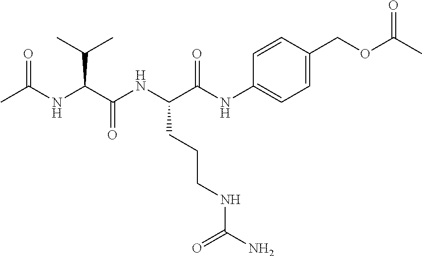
CC(NC(C(NC(C(NC1=CC=C(COC(C)=O)C=C1)=O)CCCNC(N)=O)=O)C(C)C)=O
